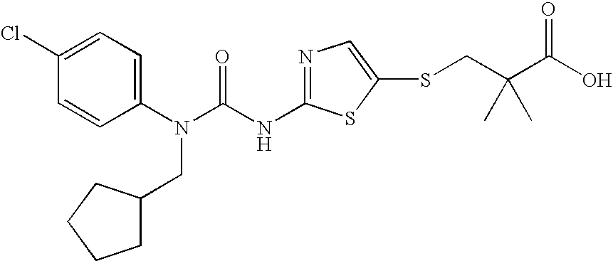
C1(Cl)=CC=C(N(C(NC2=NC=C(SCC(C(O)=O)(C)C)S2)=O)CC2CCCC2)C=C1
